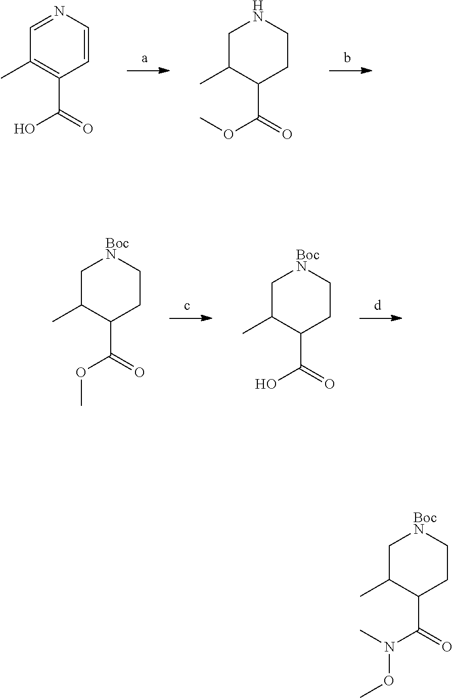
C1(C(=O)O)=C(C)C=NC=C1.O(C(=O)C1C(C)CNCC1)C.C1(C(OC)=O)C(C)C[BocN]CC1.OC(C1C(C)C[BocN]CC1)=O.CON(C(=O)C1C(C)C[BocN]CC1)C
